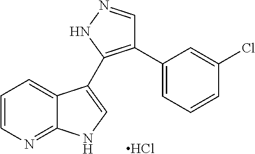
C1=CN=C2C(=C1)C(C1=C(C3=CC=CC(Cl)=C3)C=NN1)=CN2.Cl
